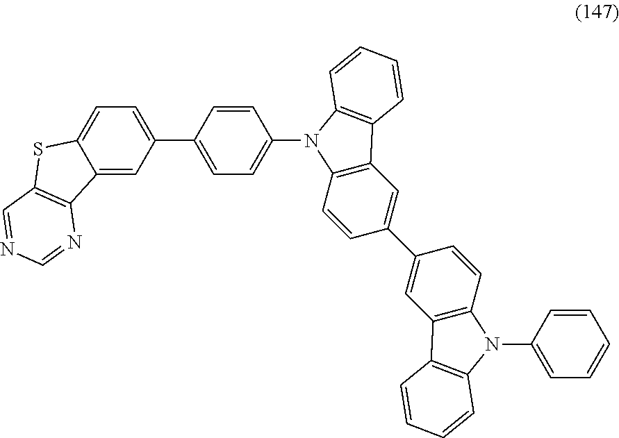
C1(C2=CC3=C(C=C2)N(C2=CC=C(C4=CC=C5C(=C4)C4=C(S5)C=NC=N4)C=C2)C2=C3C=CC=C2)=CC2=C(C=C1)N(C1=CC=CC=C1)C1=C2C=CC=C1
